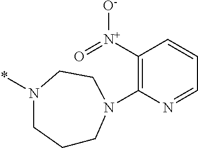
C1CN(C2=C([N+](=O)[O-])C=CC=N2)CCN(*)C1
